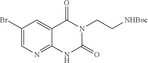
C12=CC(Br)=CN=C1NC(=O)N(CC[NHBoc])C2=O
